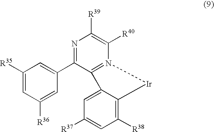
C1([R35])=CC([R36])=CC(C2=NC([R39])=C([R40])N3=C2C2=CC([R37])=CC([R38])=C2[Ir]3)=C1
